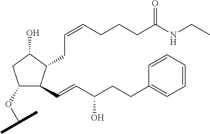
C1(OC(C)C)C(C=CC(CCC2=CC=CC=C2)O)C(CC=CCCCC(NCC)=O)C(O)C1
